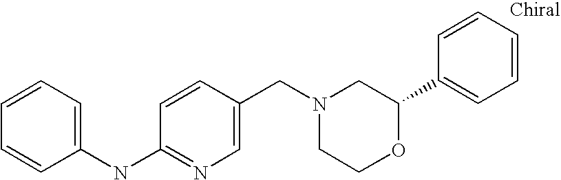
C1(NC2=NC=C(CN3CCOC(C4=CC=CC=C4)C3)C=C2)=CC=CC=C1
